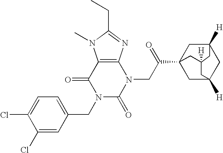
C12=C(N=C(CC)N1C)N(CC(=O)C13CC4([H])CC([H])(C1)CC([H])(C3)C4)C(=O)N(CC1=CC=C(Cl)C(Cl)=C1)C2=O
